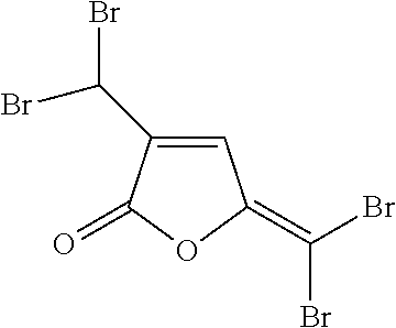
C1=C(C(Br)Br)C(=O)OC1=C(Br)Br
